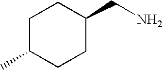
C1C(C)CCC(CN)C1
